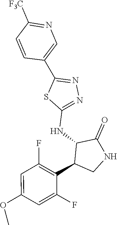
C1(NC2C(C3=C(F)C=C(OC)C=C3F)CNC2=O)=NN=C(C2=CN=C([F3C])C=C2)S1
